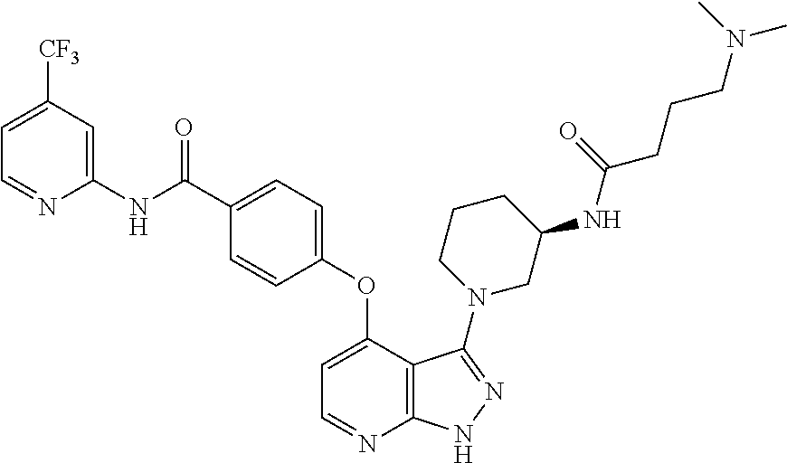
C1(NC(C2=CC=C(OC3=CC=NC4=C3C(N3CCCC(NC(CCCN(C)C)=O)C3)=NN4)C=C2)=O)=CC([CF3])=CC=N1
